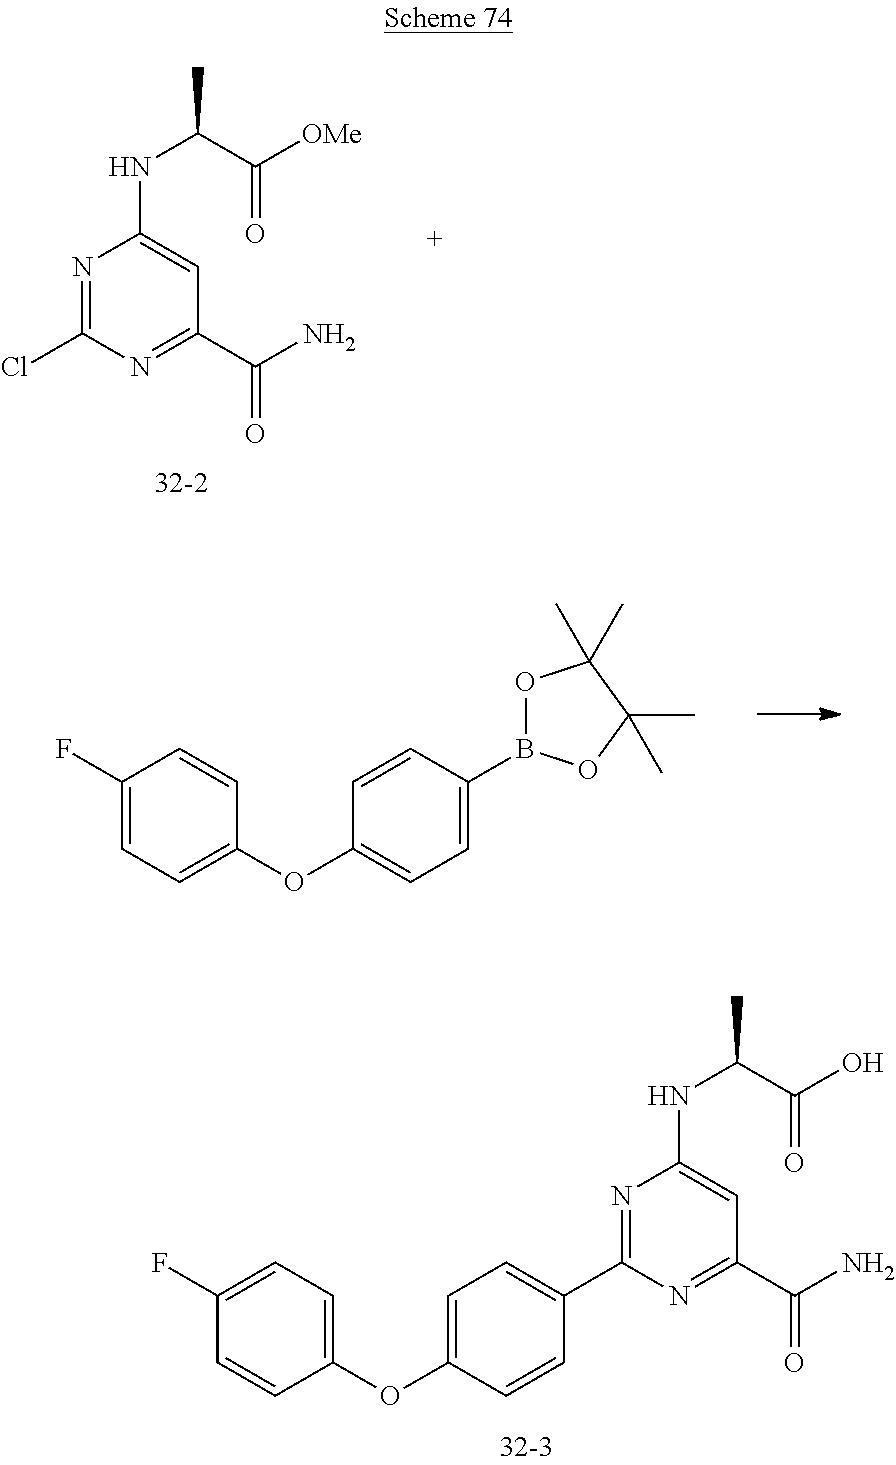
N1=C(Cl)N=C(C(N)=O)C=C1NC(C)C([OMe])=O.C1(F)=CC=C(OC2=CC=C(B3OC(C)(C)C(C)(C)O3)C=C2)C=C1.C1(F)=CC=C(OC2=CC=C(C3=NC(NC(C)C(O)=O)=CC(C(N)=O)=N3)C=C2)C=C1
